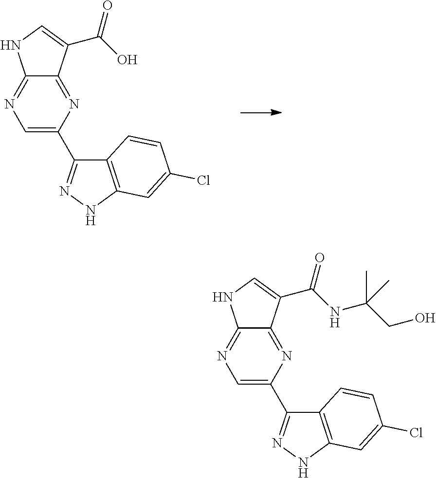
C1=C(C2=NNC3=C2C=CC(Cl)=C3)N=C2C(=N1)NC=C2C(O)=O.C1=C(C2=NNC3=C2C=CC(Cl)=C3)N=C2C(=N1)NC=C2C(NC(CO)(C)C)=O
